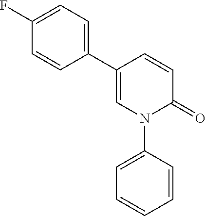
C1=C(C2=CC=C(F)C=C2)C=CC(=O)N1C1=CC=CC=C1
